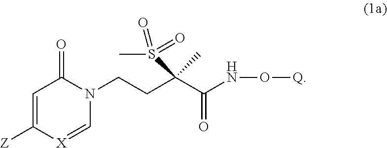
C1=C([Z])[X]=CN(CCC(C(NO[Q])=O)(C)S(C)(=O)=O)C1=O
